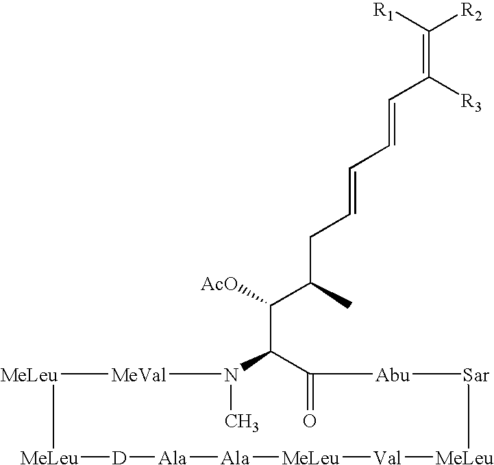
[MeLeu]1[MeVal]N(C)C(C([AcO])C(CC=CC=CC(=C([R2])[R1])[R3])C)C(=O)[Abu][Sar][MeLeu][Val][MeLeu][Ala][Ala][D][MeLeu]1
